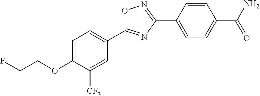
C1=C(OCCF)C([CF3])=CC(C2=NC(C3=CC=C(C(N)=O)C=C3)=NO2)=C1
